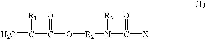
C=C(C(O[R2]N(C([X])=O)[R3])=O)[R1]
